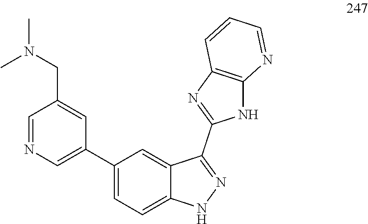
CN(CC1=CC(C2=CC=C3C(=C2)C(C2=NC4=C(N2)N=CC=C4)=NN3)=CN=C1)C
